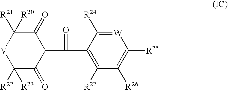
C1(=O)C([R21])([R20])[V]C([R23])([R22])C(=O)C1C(=O)C1=C([R27])C([R26])=C([R25])[W]=C1[R24]
